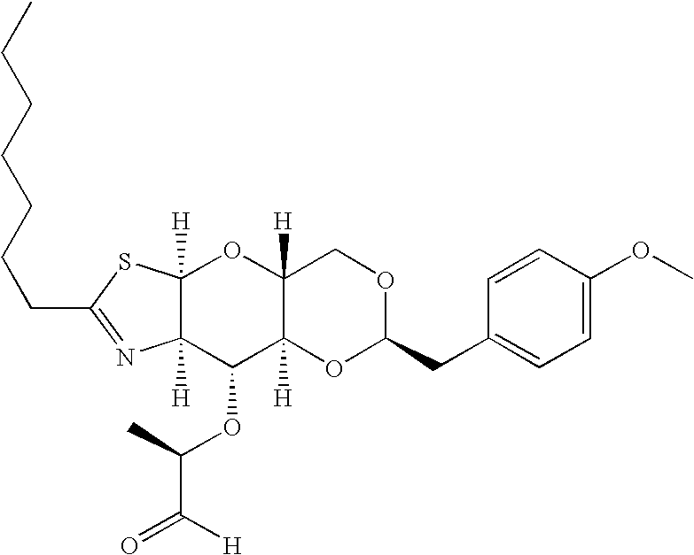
C12([H])C([H])(SC(CCCCCCC)=N1)OC1([H])C([H])(C2OC(C(=O)[H])C)OC(CC2=CC=C(OC)C=C2)OC1
